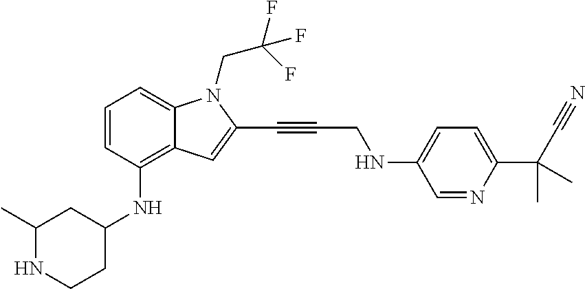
C1=CC(NC2CC(C)NCC2)=C2C(=C1)N(CC(F)(F)F)C(C#CCNC1=CC=C(C(C#N)(C)C)N=C1)=C2
